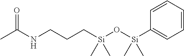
C(NCCC[Si](O[Si](C1=CC=CC=C1)(C)C)(C)C)(C)=O
